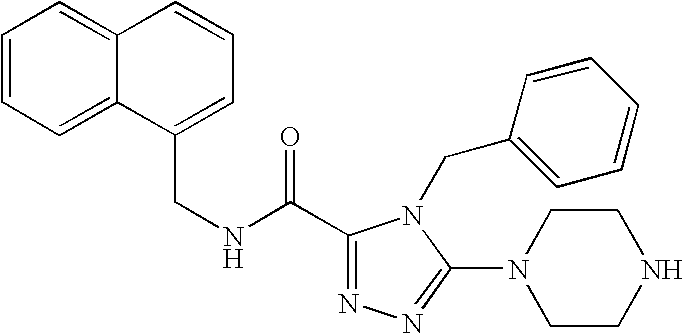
C12=CC=CC=C1C=CC=C2CNC(C1=NN=C(N2CCNCC2)N1CC1=CC=CC=C1)=O
